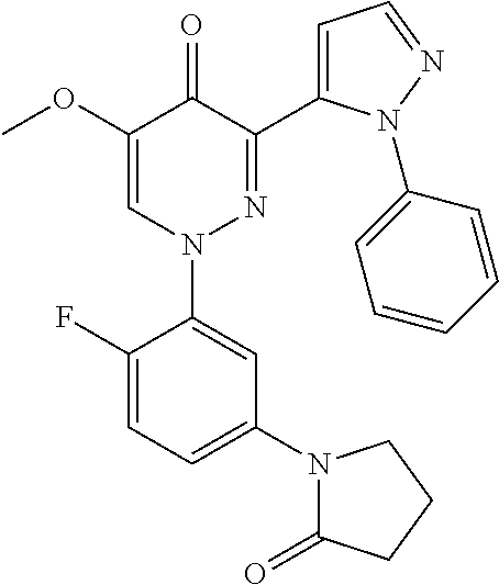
C1(F)=CC=C(N2C(=O)CCC2)C=C1N1N=C(C2=CC=NN2C2=CC=CC=C2)C(=O)C(OC)=C1
